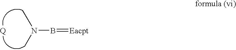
N(B=[Eacpt])(C)C.[Q]
